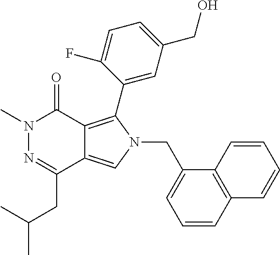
CN1N=C(CC(C)C)C2=CN(CC3=CC=CC4=C3C=CC=C4)C(C3=CC(CO)=CC=C3F)=C2C1=O
